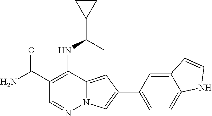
C1(C(N)=O)=C(NC(C2CC2)C)C2=CC(C3=CC=C4C(=C3)C=CN4)=CN2N=C1
